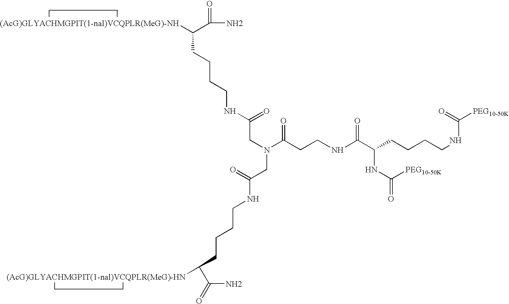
NC(=O)C([(AcG)GLYACHMGPIT(1-nal)VCQPLR(MeG)-NH])CCCCNC(=O)CN(CC(=O)NCCCCC(C(N)=O)[(AcG)GLYACHMGPIT(1-nal)VCQPLR(MeG)-HN])C(CCNC(=O)C(NC([PEG10-50K])=O)CCCCNC(=O)[PEG10-50K])=O
